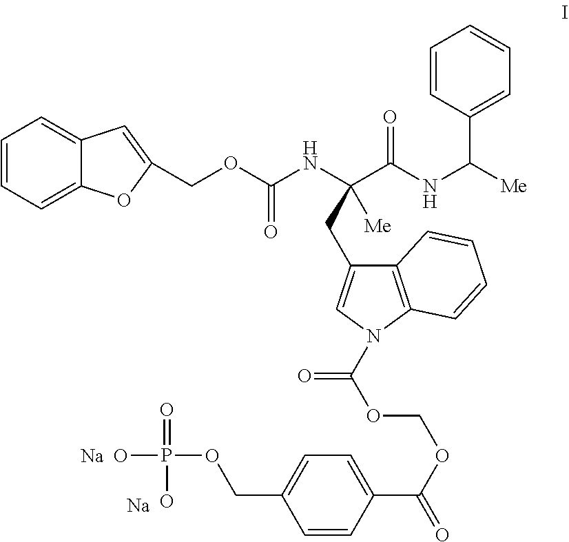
C1=CC(C(OCOC(=O)N2C=C(CC(NC(OCC3=CC4=CC=CC=C4O3)=O)(C(NC([Me])C3=CC=CC=C3)=O)[Me])C3=C2C=CC=C3)=O)=CC=C1COP(O)(=O)O.[Na].[Na]
